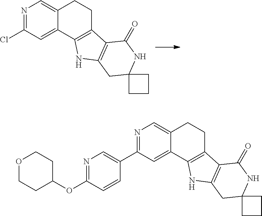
N1=C(Cl)C=C2C(=C1)CCC1=C2NC2=C1C(=O)NC1(C2)CCC1.N1=C(C2=CN=C(OC3CCOCC3)C=C2)C=C2C(=C1)CCC1=C2NC2=C1C(=O)NC1(C2)CCC1
